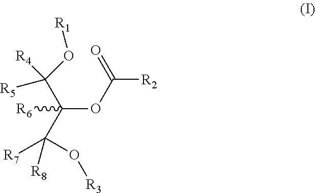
C(OC([R2])=O)(C([R7])(O[R3])[R8])(C([R5])([R4])O[R1])[R6]
